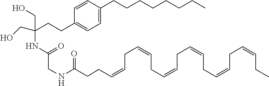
C1=C(CCCCCCCC)C=CC(CCC(CO)(CO)NC(CNC(CCC=CCC=CCC=CCC=CCC=CCC=CCC)=O)=O)=C1
